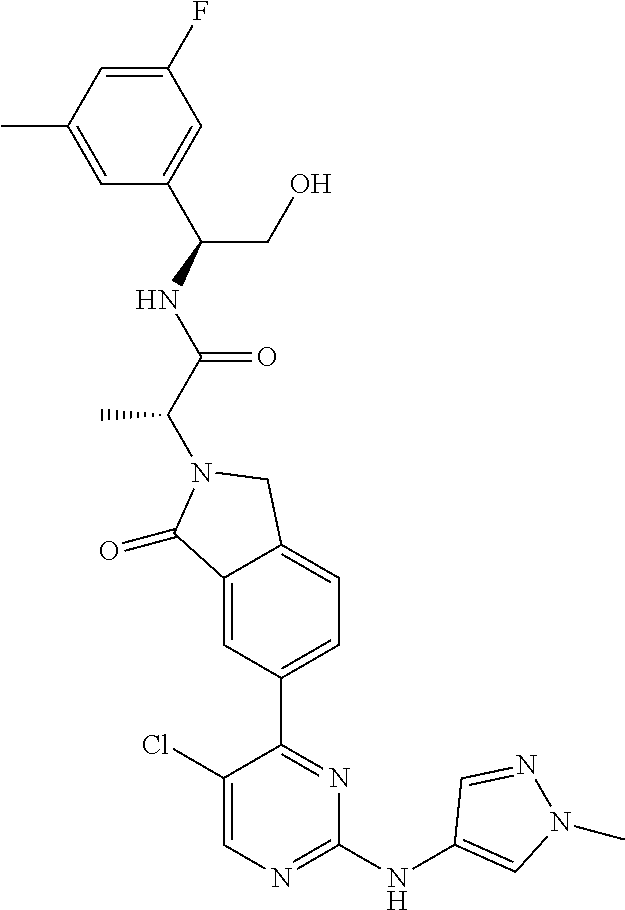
C1(=O)C2=CC(C3=NC(NC4=CN(C)N=C4)=NC=C3Cl)=CC=C2CN1C(C(NC(CO)C1=CC(F)=CC(C)=C1)=O)C
